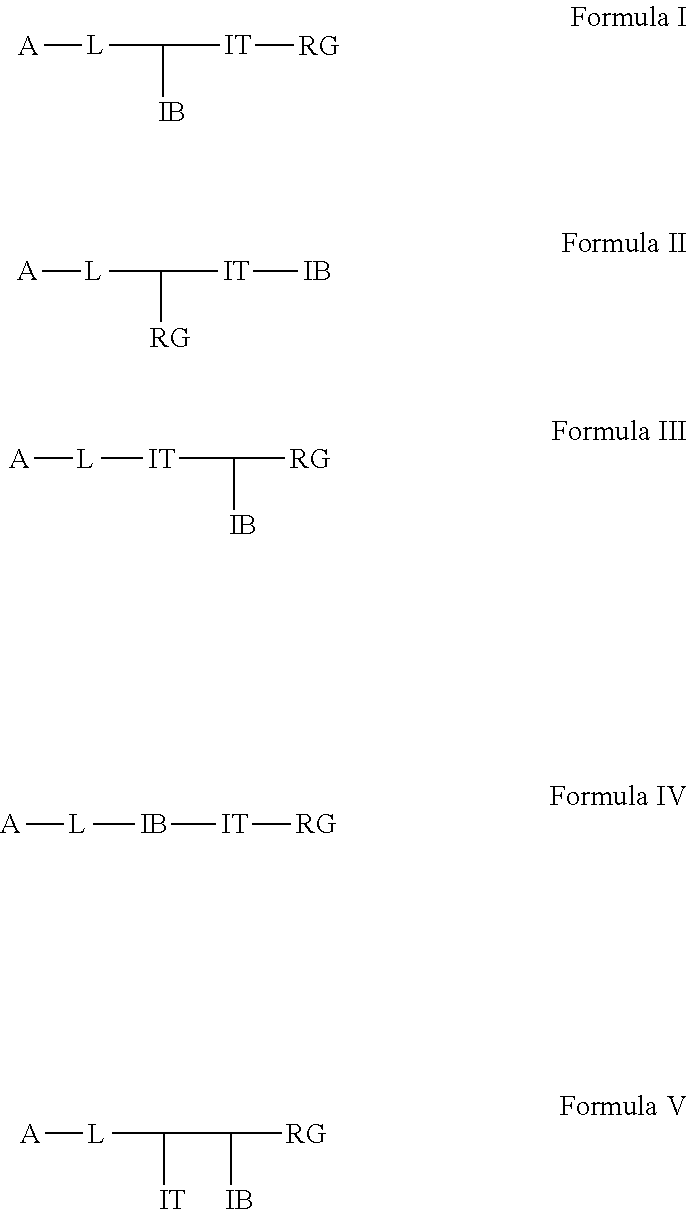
[A][L]C([IB])[IT][RG].[A][L]C([RG])[IT][IB].[A][L][IT]C([IB])[RG].[A][L][IB][IT][RG].[A][L]C([IT])C([IB])[RG]
